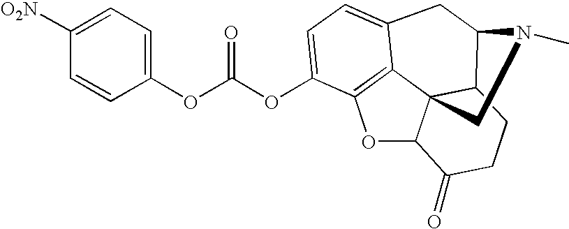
C1(OC(OC2=CC=C3C4=C2OC2C45C(C(C3)N(C)C5)CCC2=O)=O)=CC=C([O2N])C=C1
